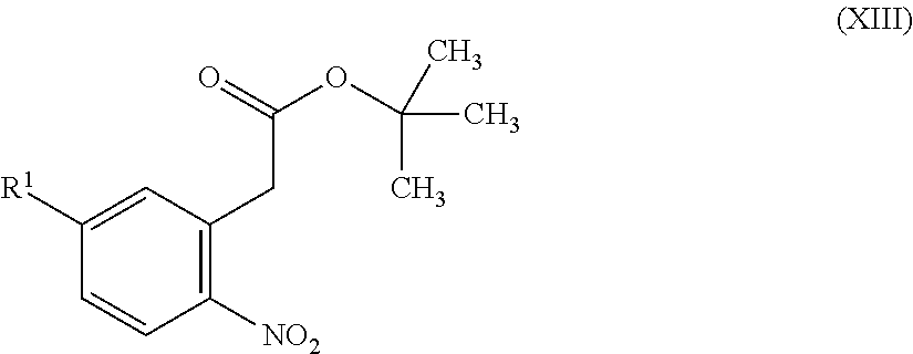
C1([R1])=CC(CC(=O)OC(C)(C)C)=C([NO2])C=C1
